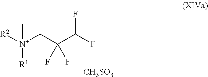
[R1][N+](CC(C(F)F)(F)F)([R2])C.[CH3SO3-]
